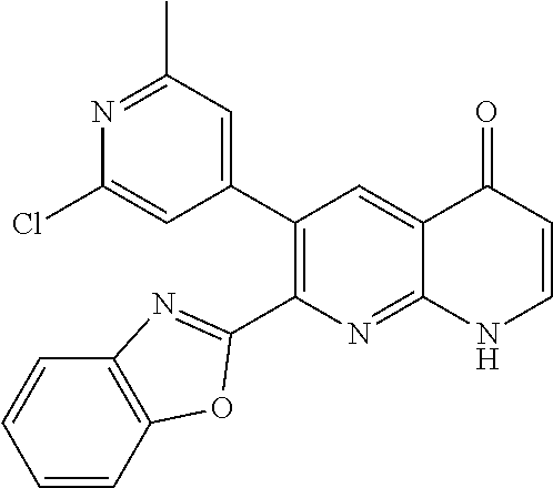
N1=C(C)C=C(C2=C(C3=NC4=C(C=CC=C4)O3)N=C3C(=C2)C(=O)C=CN3)C=C1Cl
